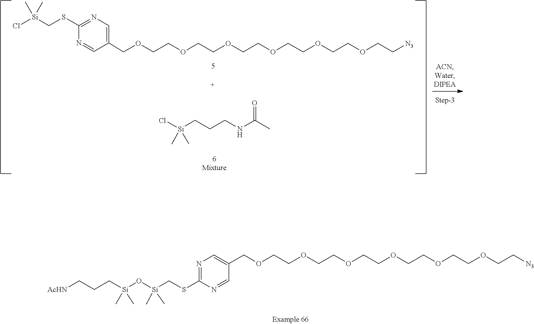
C(C[AcHN])C[Si](O[Si](CSC1=NC=C(COCCOCCOCCOCCOCCOCC[N3])C=N1)(C)C)(C)C.C[Si](Cl)(C)CSC1=NC=C(COCCOCCOCCOCCOCCOCC[N3])C=N1.[Si](Cl)(C)(CCCNC(C)=O)C
